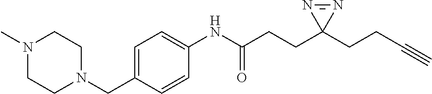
N1(C)CCN(CC2=CC=C(NC(=O)CCC3(CCC#C)N=N3)C=C2)CC1
